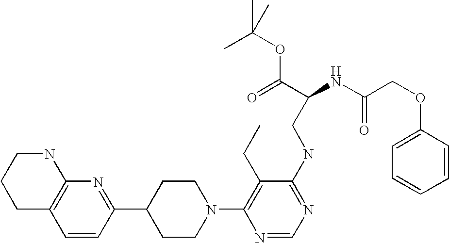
C1=CC(C2CCN(C3=C(CC)C(NCC(NC(COC4=CC=CC=C4)=O)C(=O)OC(C)(C)C)=NC=N3)CC2)=NC2=C1CCCN2
